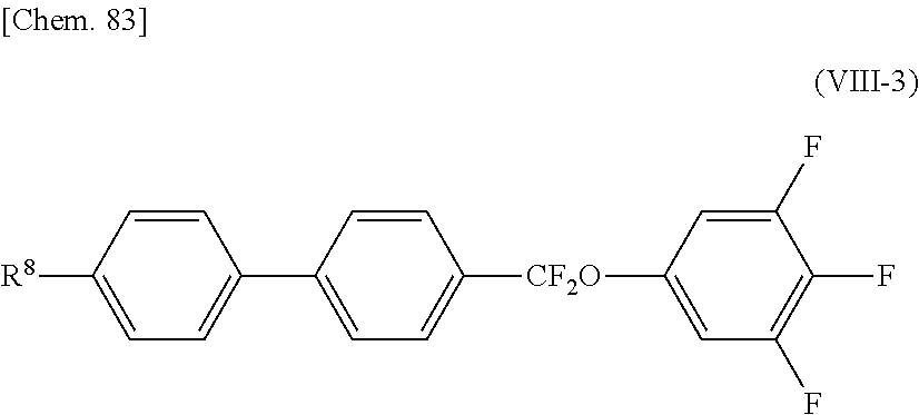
C1=CC(C2=CC=C([R8])C=C2)=CC=C1[CF2O]C1=CC(F)=C(F)C(F)=C1
